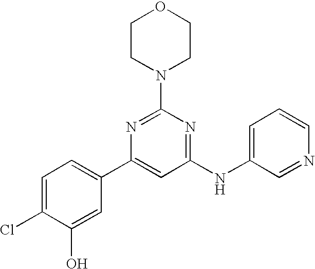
C1(NC2=CC=CN=C2)=NC(N2CCOCC2)=NC(C2=CC=C(Cl)C(O)=C2)=C1
